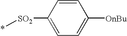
*[SO2]C1=CC=C([OnBu])C=C1
